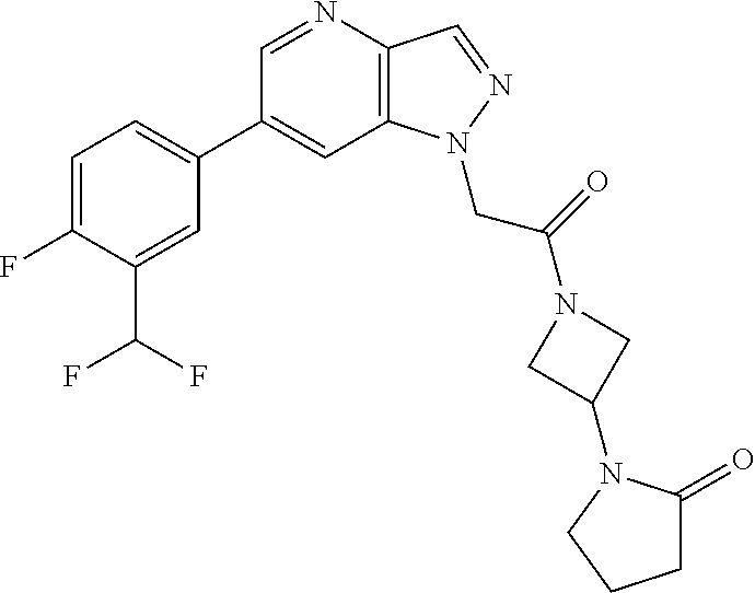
C1(C2=CC=C(F)C(C(F)F)=C2)=CC2=C(C=NN2CC(=O)N2CC(N3C(=O)CCC3)C2)N=C1
